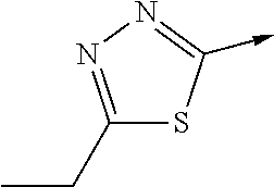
C1(CC)=NN=C(->C)S1
